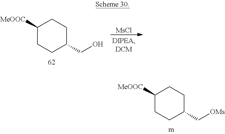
C1([MeOOC])CCC(CO)CC1.[MsCl].C1([MeOOC])CCC(C[OMs])CC1
